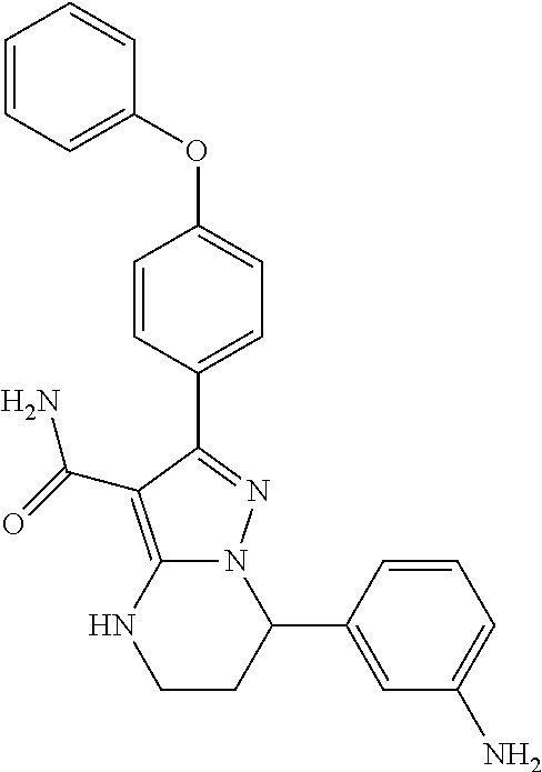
C1=CC(C2N3C(=C(C(=O)N)C(C4=CC=C(OC5=CC=CC=C5)C=C4)=N3)NCC2)=CC(N)=C1
